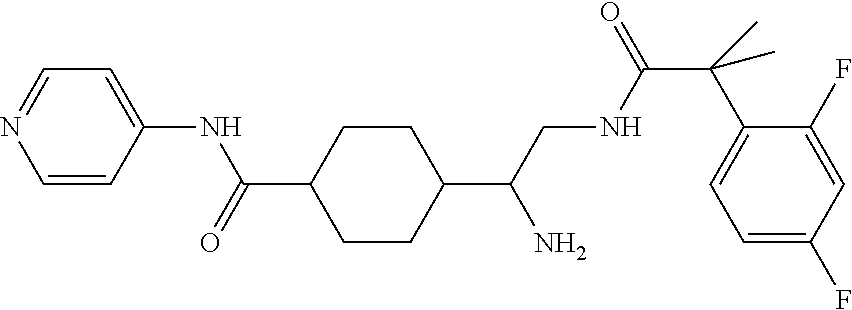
C1(C(CNC(C(C2=CC=C(F)C=C2F)(C)C)=O)N)CCC(C(=O)NC2=CC=NC=C2)CC1
